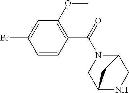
BrC1=CC(OC)=C(C(N2C3CNC(C2)C3)=O)C=C1
